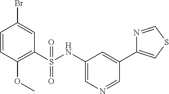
C1=CC(OC)=C(S(NC2=CN=CC(C3=CSC=N3)=C2)(=O)=O)C=C1Br
